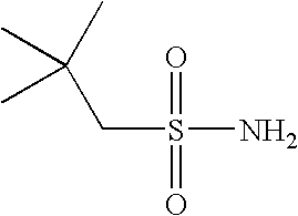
C(S(N)(=O)=O)C(C)(C)C
